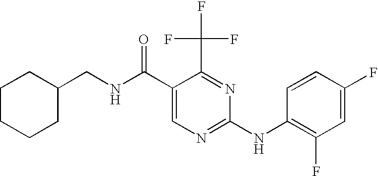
C1(CNC(C2=CN=C(NC3=C(F)C=C(F)C=C3)N=C2C(F)(F)F)=O)CCCCC1
